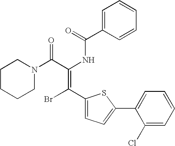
C1=C(C(=O)NC(C(N2CCCCC2)=O)=C(C2=CC=C(C3=CC=CC=C3Cl)S2)Br)C=CC=C1
